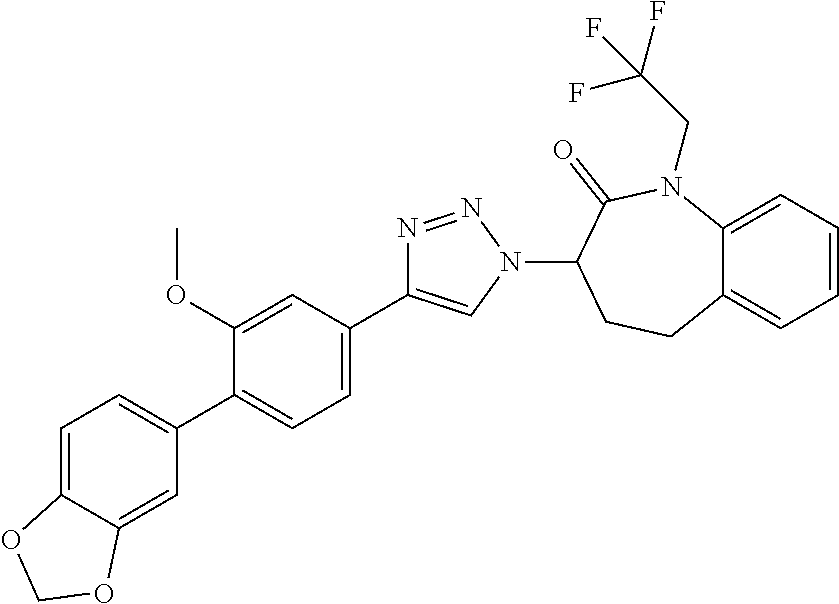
C1=C2C(=CC=C1)CCC(N1C=C(C3=CC=C(C4=CC=C5C(=C4)OCO5)C(OC)=C3)N=N1)C(=O)N2CC(F)(F)F
